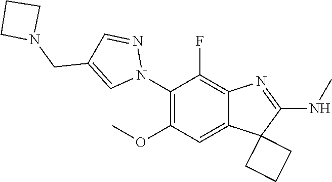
C1(N2N=CC(CN3CCC3)=C2)=C(OC)C=C2C(=C1F)N=C(NC)C21CCC1
